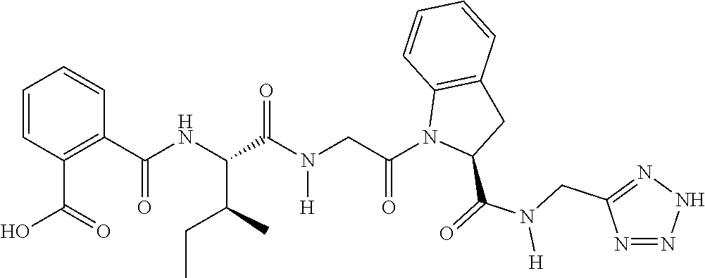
C1(C(NC(C(N(CC(N2C(C(=O)N(CC3=NNN=N3)[H])CC3=C2C=CC=C3)=O)[H])=O)C(C)CC)=O)=C(C(=O)O)C=CC=C1
